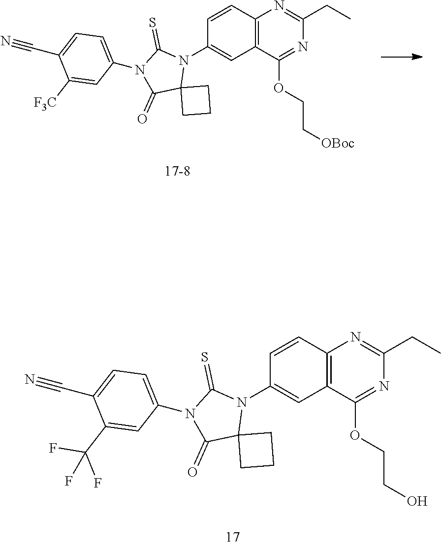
C1=CC(N2C(=S)N(C3=CC=C(C#N)C([F3C])=C3)C(=O)C23CCC3)=CC2=C1N=C(CC)N=C2OCC[OBoc].C1=CC(N2C(=S)N(C3=CC=C(C#N)C(C(F)(F)F)=C3)C(=O)C23CCC3)=CC2=C1N=C(CC)N=C2OCCO
